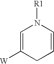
C1=C([W])CC=CN1[R1]
